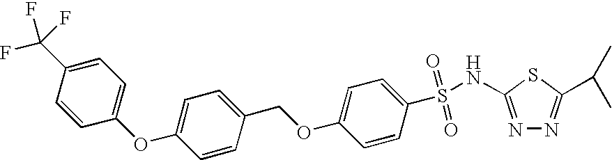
C1=CC(C(F)(F)F)=CC=C1OC1=CC=C(COC2=CC=C(S(=O)(=O)NC3=NN=C(C(C)C)S3)C=C2)C=C1
